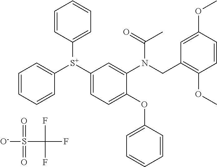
FC(F)(F)S([O-])(=O)=O.C1=CC=C([S+](C2=CC=C(OC3=CC=CC=C3)C(N(CC3=C(OC)C=CC(OC)=C3)C(=O)C)=C2)C2=CC=CC=C2)C=C1
